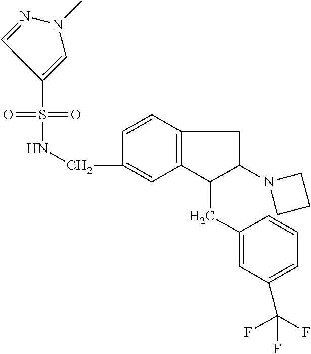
C1=C(CNS(=O)(=O)C2=CN(C)N=C2)C=CC2=C1C(CC1=CC(C(F)(F)F)=CC=C1)C(N1CCC1)C2
